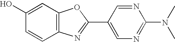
C1=CC2=C(C=C1O)OC(C1=CN=C(N(C)C)N=C1)=N2
